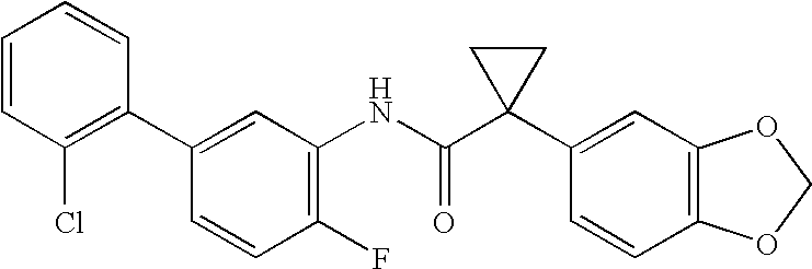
C1(C2=C(Cl)C=CC=C2)=CC(NC(C2(C3=CC4=C(C=C3)OCO4)CC2)=O)=C(F)C=C1
